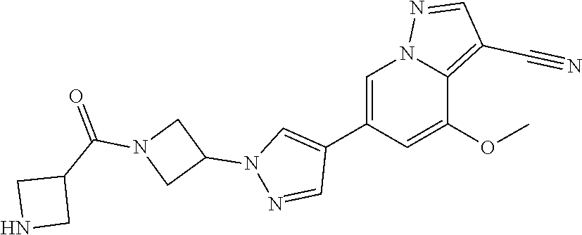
C1(C2=CN(C3CN(C(=O)C4CNC4)C3)N=C2)=CN2C(=C(C#N)C=N2)C(OC)=C1
